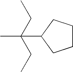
C(C1CCCC1)(C)(CC)CC
